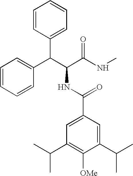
C(C(C(NC)=O)NC(C1=CC(C(C)C)=C([OMe])C(C(C)C)=C1)=O)(C1=CC=CC=C1)C1=CC=CC=C1
